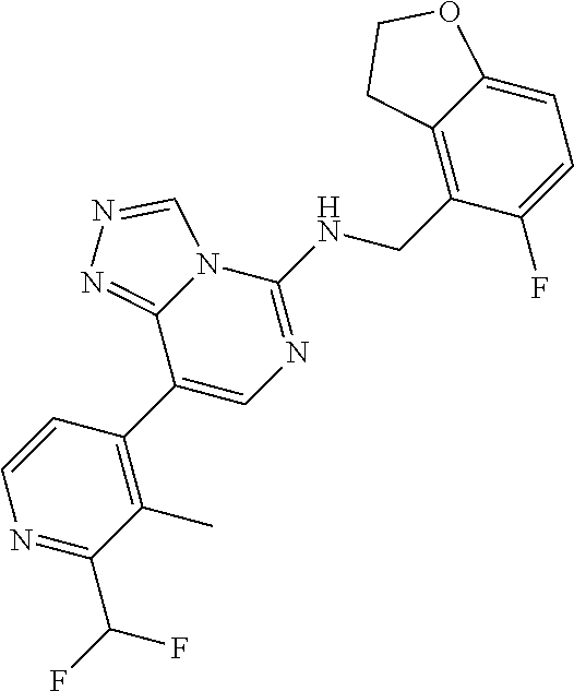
C1(C2=C(C)C(C(F)F)=NC=C2)=CN=C(NCC2=C3C(=CC=C2F)OCC3)N2C1=NN=C2
